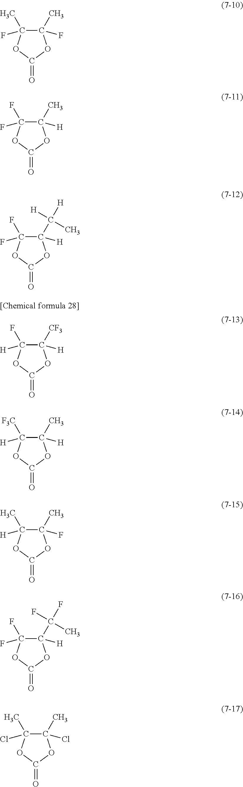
C1(C)([H])C(F)(F)OC(=O)O1.C1([H])(C([H])([H])C)C(F)(F)OC(=O)O1.C1(C)(F)C(C)(F)OC(=O)O1.C1([CF3])([H])C(F)([H])OC(=O)O1.C1(C)([H])C([F3C])([H])OC(=O)O1.C1(C)(F)C(C)([H])OC(=O)O1.C1([H])(C(F)(F)C)C(F)(F)OC(=O)O1.C1(C)(Cl)C(C)(Cl)OC(=O)O1
